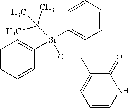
N1C(=O)C(CO[Si](C(C)(C)C)(C2=CC=CC=C2)C2=CC=CC=C2)=CC=C1
